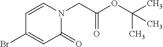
C(N1C=CC(Br)=CC1=O)C(OC(C)(C)C)=O
